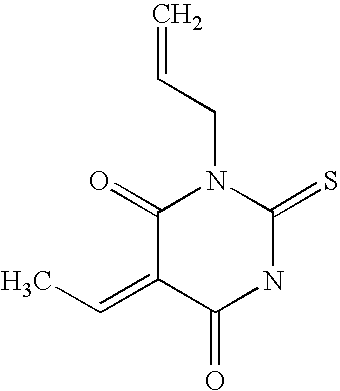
C=CCN1C(=O)C(=CC)C(=O)NC1=S
